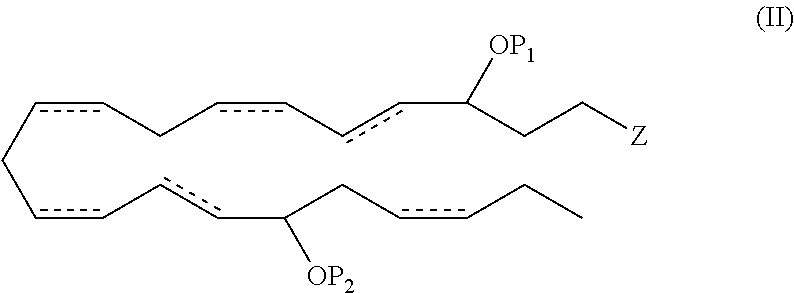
c(cCcc-ccC(CccCC)[OP2])Ccc-ccC(CC[Z])[OP1]
